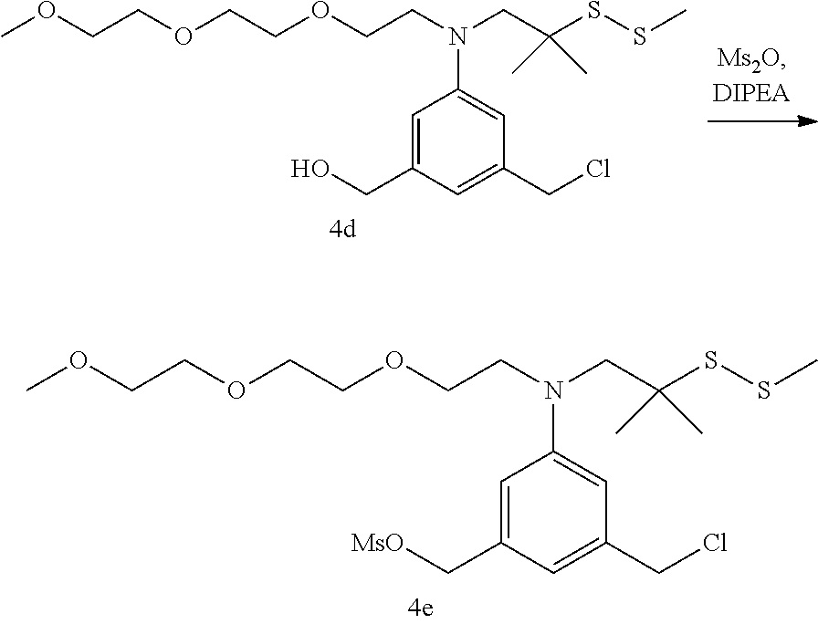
COCCOCCOCCN(CC(SSC)(C)C)C1=CC(CCl)=CC(C[MsO])=C1.COCCOCCOCCN(CC(SSC)(C)C)C1=CC(CCl)=CC(CO)=C1
